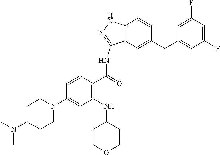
C1C(N(C)C)CCN(C2=CC(NC3CCOCC3)=C(C(=O)NC3=NNC4=C3C=C(CC3=CC(F)=CC(F)=C3)C=C4)C=C2)C1
